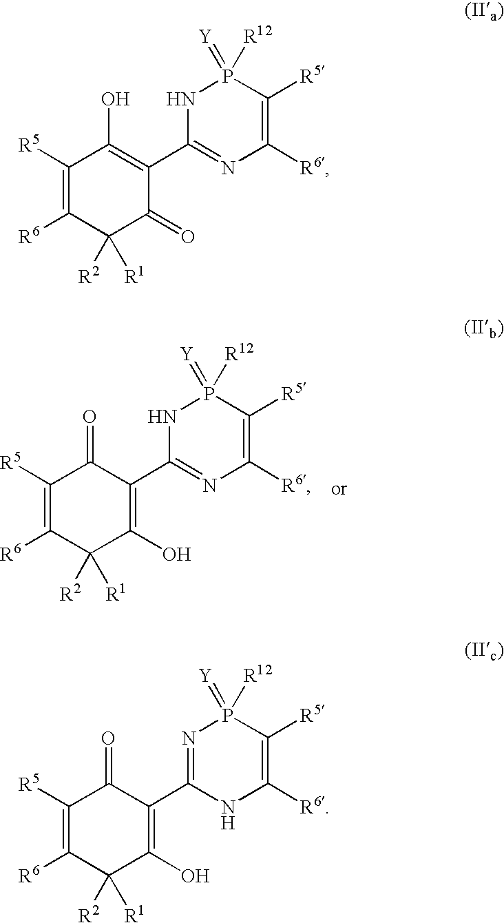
C1([R5])=C([R6])C([R1])([R2])C(O)=C(C2=NC([R6])=C([R5])P(=[Y])([R12])N2)C1=O.C1([R5])=C([R6])C([R1])([R2])C(=O)C(C2=NC([R6])=C([R5])P(=[Y])([R12])N2)=C1O.C1([R5])=C([R6])C([R1])([R2])C(O)=C(C2=NP(=[Y])([R12])C([R5])=C([R6])N2)C1=O
